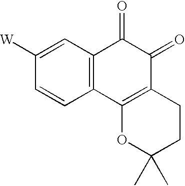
C1([W])=CC2=C(C=C1)C1=C(C(=O)C2=O)CCC(C)(C)O1
